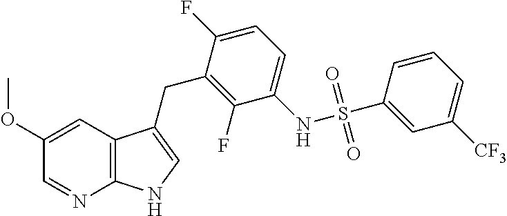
C1(OC)=CC2=C(N=C1)NC=C2CC1=C(F)C(NS(C2=CC([CF3])=CC=C2)(=O)=O)=CC=C1F
